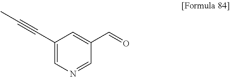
C1(C#CC)=CN=CC(C=O)=C1
